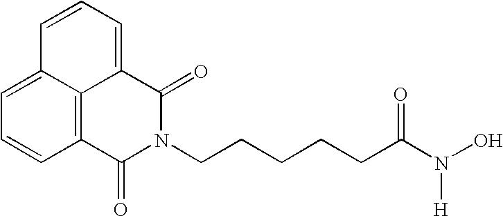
C1=CC=C2C3=C(C=CC=C13)C(=O)N(CCCCCC(N(O)[H])=O)C2=O
